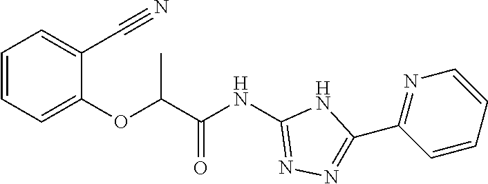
C(C(NC1=NN=C(C2=NC=CC=C2)N1)=O)(C)OC1=CC=CC=C1C#N
